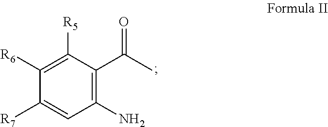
C1([R6])=C([R5])C(C(C)=O)=C(N)C=C1[R7]
